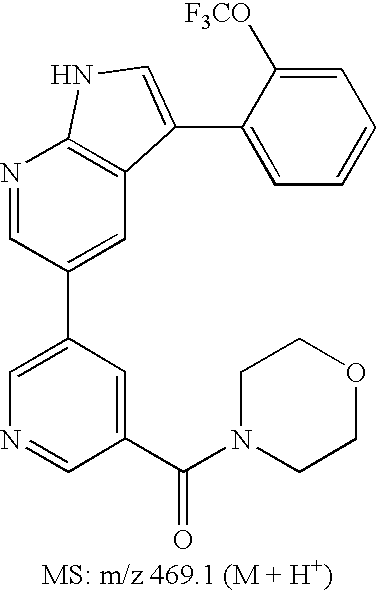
C1=C(C2=CC3=C(N=C2)NC=C3C2=CC=CC=C2[F3CO])C=C(C(N2CCOCC2)=O)C=N1
